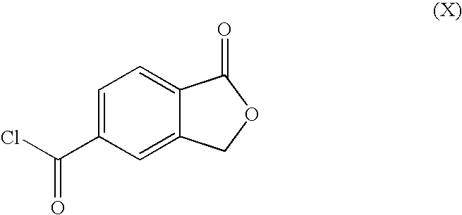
C1=C(C(Cl)=O)C=C2C(=C1)C(=O)OC2
